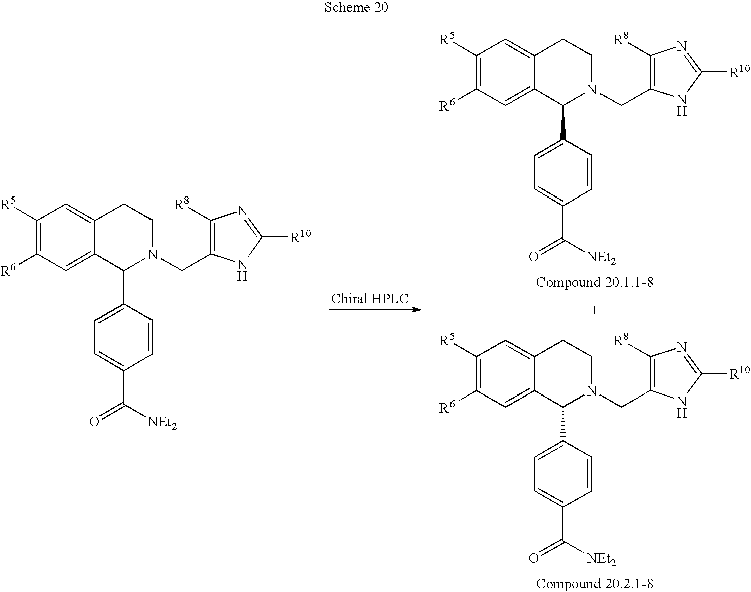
C1([R5])=C([R6])C=C2C(=C1)CCN(CC1=C([R8])N=C([R10])N1)C2C1=CC=C(C([NEt2])=O)C=C1.C1([R5])=C([R6])C=C2C(=C1)CCN(CC1=C([R8])N=C([R10])N1)C2C1=CC=C(C([NEt2])=O)C=C1.C1([R5])=C([R6])C=C2C(=C1)CCN(CC1=C([R8])N=C([R10])N1)C2C1=CC=C(C([NEt2])=O)C=C1
